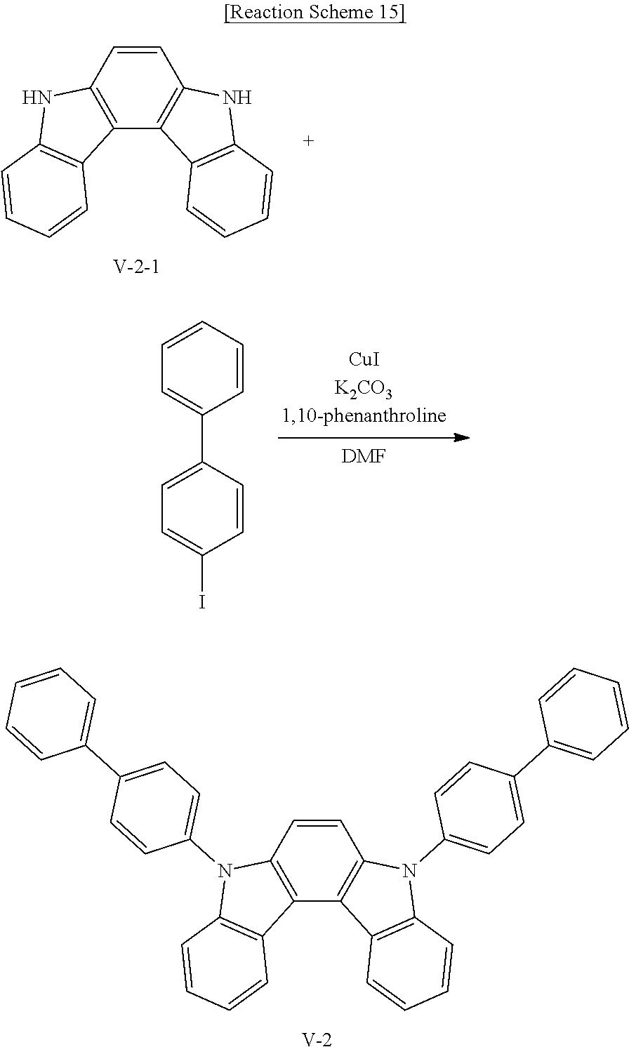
C1=CC2=C(C3=C1NC1=C3C=CC=C1)C1=C(N2)C=CC=C1.[DMF].C1=CC=CC=C1C1=CC=C(I)C=C1.C1=CC2=C(C3=C1N(C1=CC=C(C4=CC=CC=C4)C=C1)C1=C3C=CC=C1)C1=C(N2C2=CC=C(C3=CC=CC=C3)C=C2)C=CC=C1.[V]
